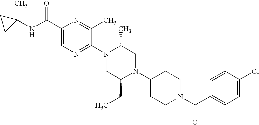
C1(C(NC2(C)CC2)=O)=CN=C(N2CC(CC)N(C3CCN(C(C4=CC=C(Cl)C=C4)=O)CC3)CC2C)C(C)=N1
